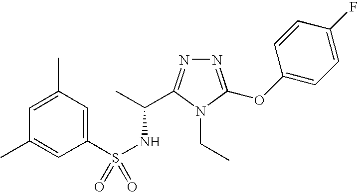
N1=C(OC2=CC=C(F)C=C2)N(CC)C(C(C)NS(=O)(C2=CC(C)=CC(C)=C2)=O)=N1
